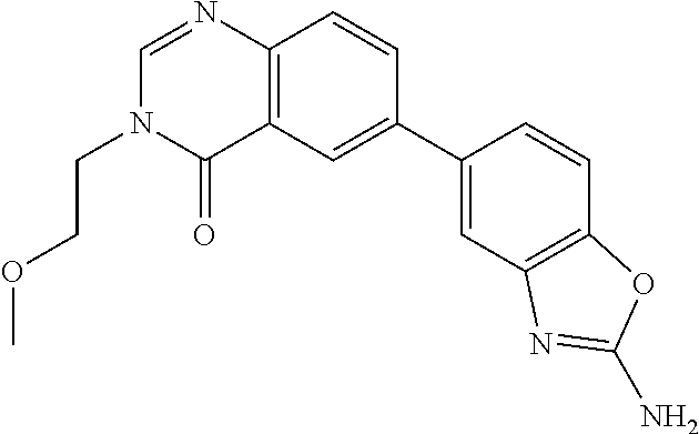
C12=C(C=CC(C3=CC4=C(C=C3)OC(N)=N4)=C1)N=CN(CCOC)C2=O
